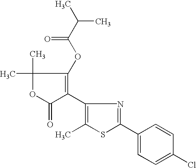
CC(C(OC1=C(C2=C(C)SC(C3=CC=C(Cl)C=C3)=N2)C(=O)OC1(C)C)=O)C
